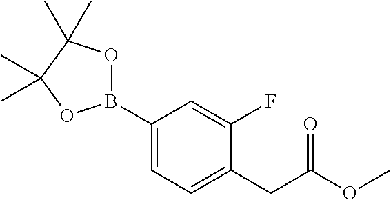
C1(B2OC(C)(C)C(C)(C)O2)=CC=C(CC(OC)=O)C(F)=C1
